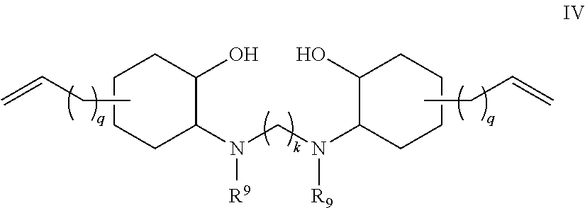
C=CCC.C1CCC(N(CN([R9])C2CCCCC2O)[R9])C(O)C1.CCC=C
